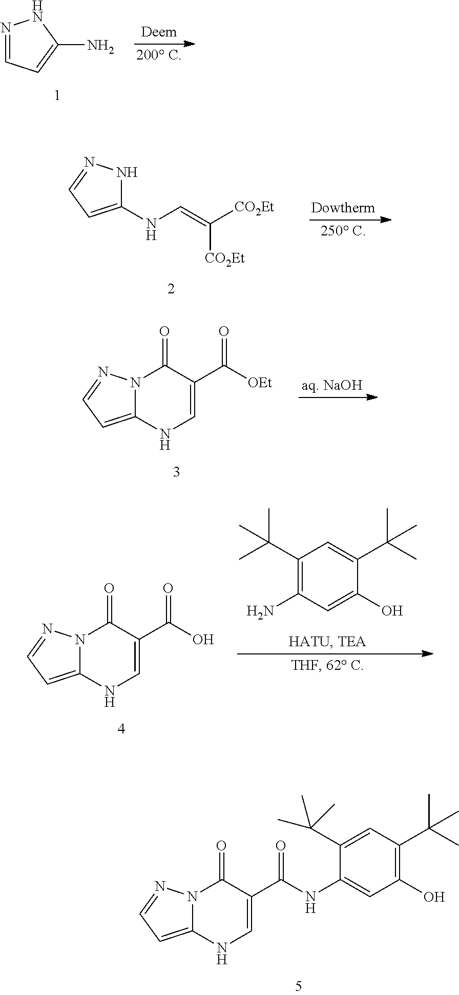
N1=CC=C(N)N1.C1(NC=C([CO2Et])[CO2Et])=CC=NN1.C12=CC=NN1C(=O)C(C([OEt])=O)=CN2.C12=CC=NN1C(=O)C(C(NC1=CC(O)=C(C(C)(C)C)C=C1C(C)(C)C)=O)=CN2.C12=CC=NN1C(=O)C(C(O)=O)=CN2.C1(C(C)(C)C)=C(N)C=C(O)C(C(C)(C)C)=C1
